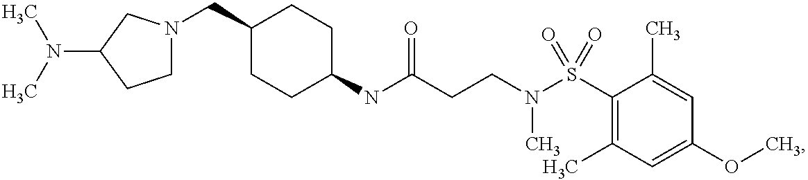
N(C(CCN(S(C1=C(C)C=C(OC)C=C1C)(=O)=O)C)=O)C1CCC(CN2CCC(N(C)C)C2)CC1
